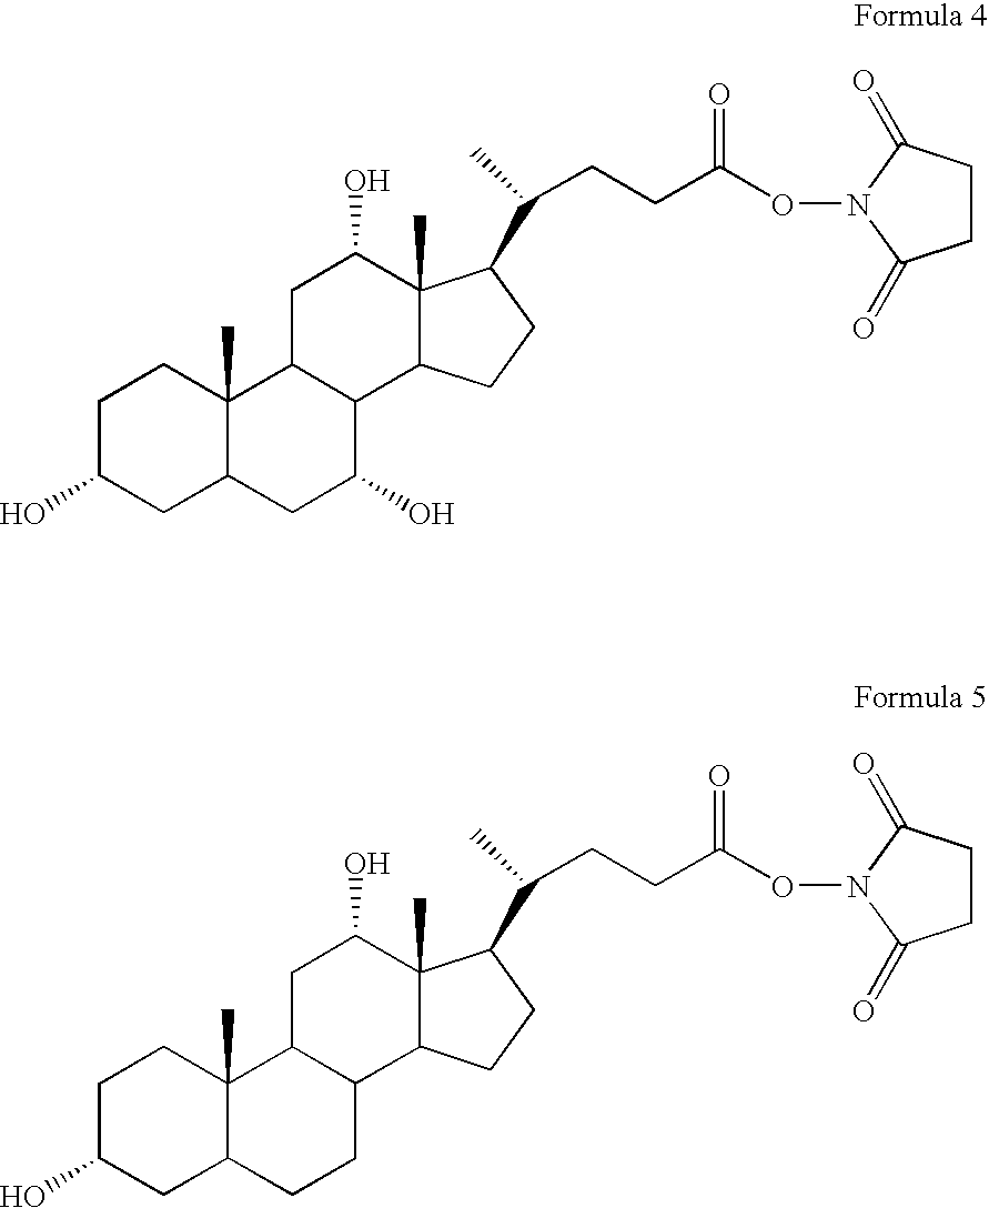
C1C(O)CC2C(C)(C1)C1C(C(O)C2)C2C(C)(C(O)C1)C(C(CCC(ON1C(=O)CCC1=O)=O)C)CC2.C1C(O)CC2C(C)(C1)C1C(CC2)C2C(C)(C(O)C1)C(C(CCC(ON1C(=O)CCC1=O)=O)C)CC2
